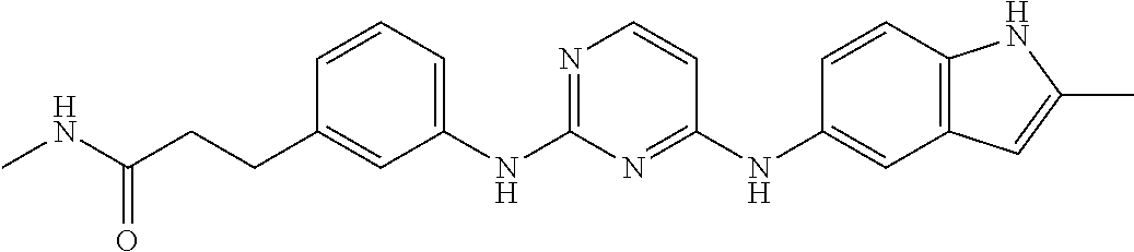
C1=CC=C(NC2=NC=CC(NC3=CC4=C(C=C3)NC(C)=C4)=N2)C=C1CCC(NC)=O
